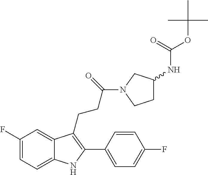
C1=C2C(CCC(=O)N3CCC(NC(OC(C)(C)C)=O)C3)=C(C3=CC=C(F)C=C3)NC2=CC=C1F
